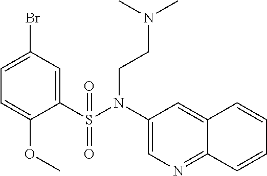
C1(S(N(C2=CN=C3C(=C2)C=CC=C3)CCN(C)C)(=O)=O)=CC(Br)=CC=C1OC
